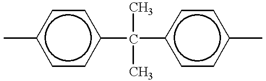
Cc1ccc(C(C)(C)c2ccc(C)cc2)cc1
